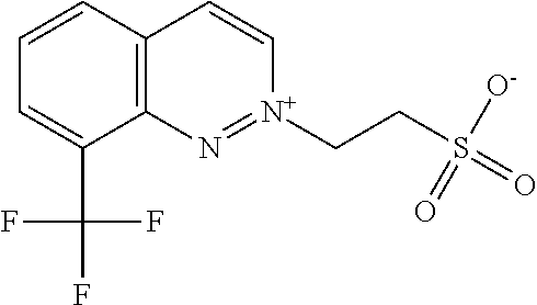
C12=C(C=CC=C1C(F)(F)F)C=C[N+](CCS(=O)([O-])=O)=N2
